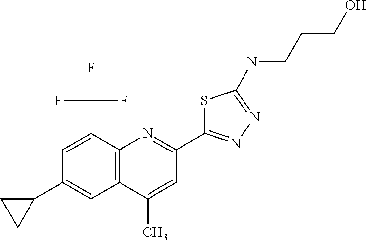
C1(C)=CC(C2=NN=C(NCCCO)S2)=NC2=C1C=C(C1CC1)C=C2C(F)(F)F
